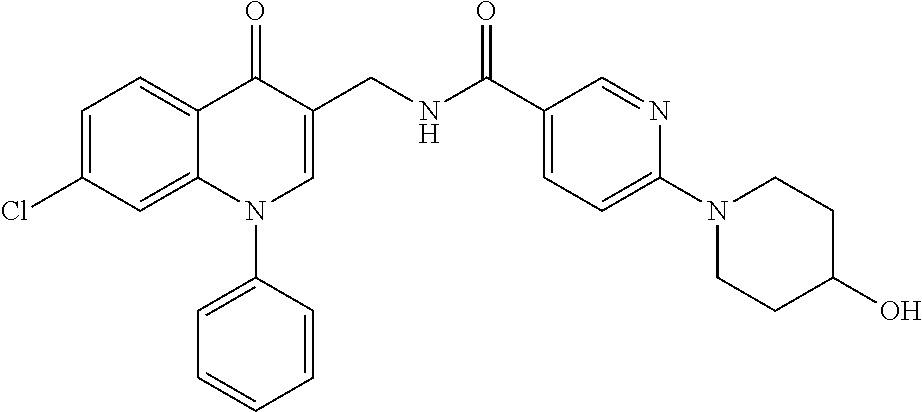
C1=C(Cl)C=C2C(=C1)C(=O)C(CNC(C1=CC=C(N3CCC(O)CC3)N=C1)=O)=CN2C1=CC=CC=C1
